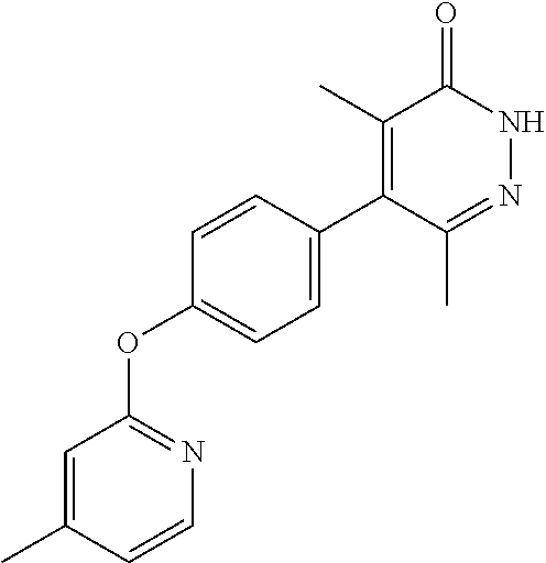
C1(C)=C(C2=CC=C(OC3=NC=CC(C)=C3)C=C2)C(C)=NNC1=O
